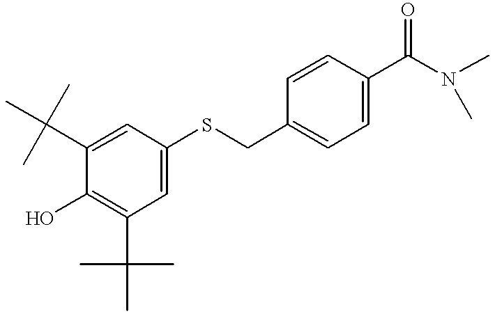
C1=C(C(C)(C)C)C(O)=C(C(C)(C)C)C=C1SCC1=CC=C(C(N(C)C)=O)C=C1
